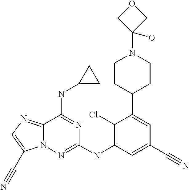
C12=NC=C(C#N)N1N=C(NC1=C(Cl)C(C3CCN(C4(O)COC4)CC3)=CC(C#N)=C1)N=C2NC1CC1
